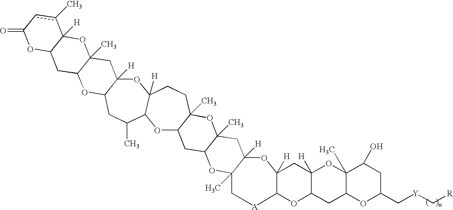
O1C2([H])C(C)(C[A]C3C1([H])CC1([H])C(O3)CC3C(C)(O1)C(O)CC(C[Y]C[R])O3)OC1C(C)(C2)OC2(C)C(C1)OC1C([H])(CC2)OC2([H])C(CC1C)OC1C(C)(C2)OC2([H])C(C1)OC(=O)cc2C
